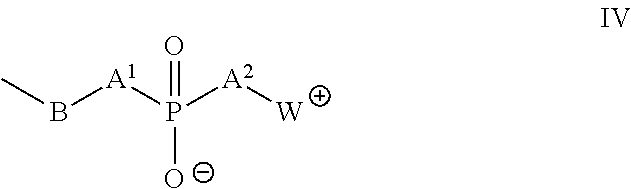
CB[A1]P([A2][W])(=O)[O-]
